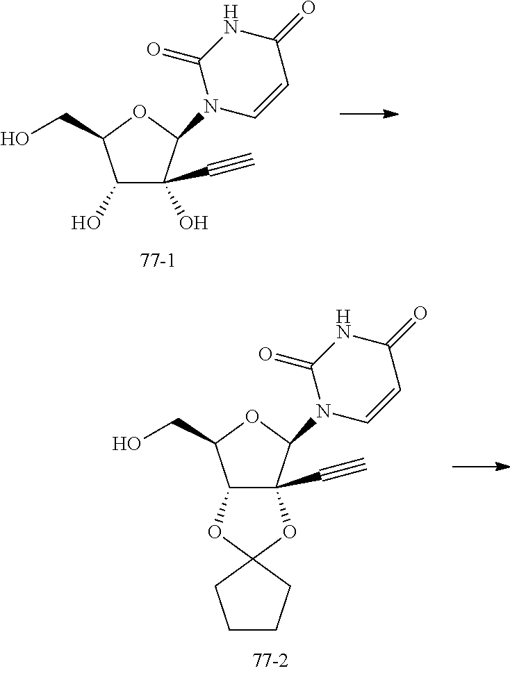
C1(O)C(O)(C#C)C(N2C=CC(=O)NC2=O)OC1CO.C12C(C#C)(C(N3C=CC(=O)NC3=O)OC1CO)OC1(O2)CCCC1
